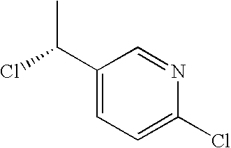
C1(C(Cl)C)=CC=C(Cl)N=C1
